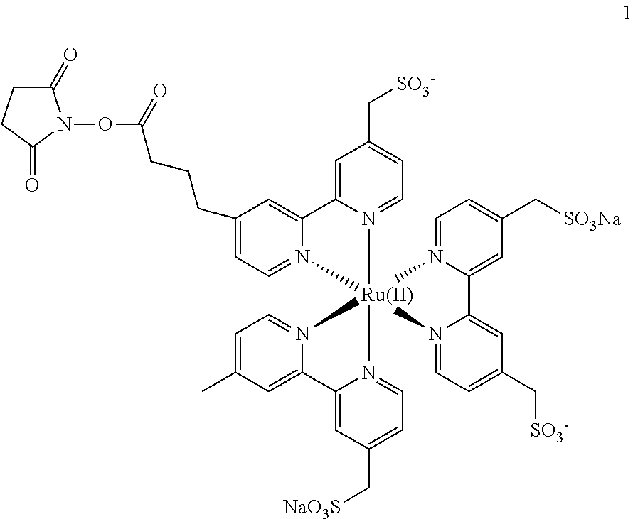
C1(CCCC(=O)ON2C(=O)CCC2=O)=CC=N2C(=C1)C1=CC(C[SO3-])=CC=N1[Ru]213(N2=CC=C(C)C=C2C2=CC(C[NaO3S])=CC=N21)N1=CC=C(C[SO3-])C=C1C1=CC(C[SO3Na])=CC=N13
